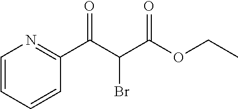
C1=CC=CC(C(=O)C(C(OCC)=O)Br)=N1
